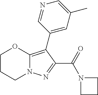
C1CCN2C(=C(C3=CC(C)=CN=C3)C(C(=O)N3CCC3)=N2)O1
